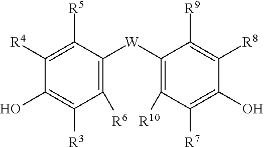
C1([W]C2=C([R6])C([R3])=C(O)C([R4])=C2[R5])=C([R10])C([R7])=C(O)C([R8])=C1[R9]
